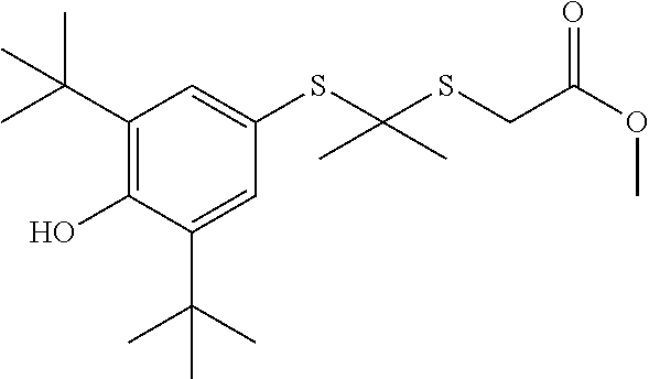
C1(C(C)(C)C)=C(O)C(C(C)(C)C)=CC(SC(SCC(OC)=O)(C)C)=C1
